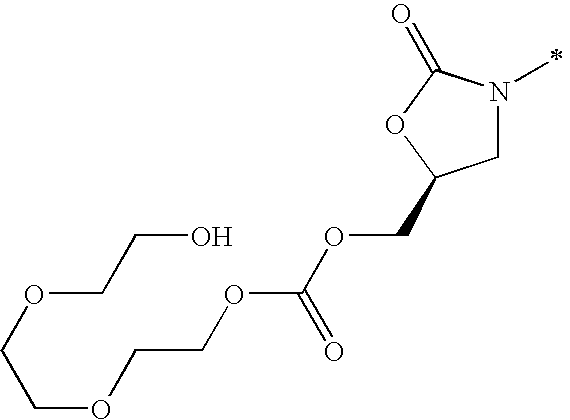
C1N(C)C(=O)OC1COC(OCCOCCOCCO)=O
